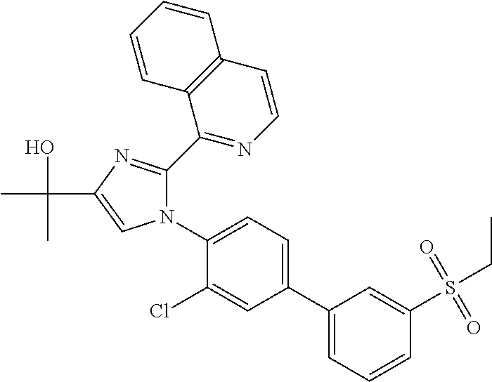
C1(C2=CC=CC(S(CC)(=O)=O)=C2)=CC=C(N2C(C3=NC=CC4=C3C=CC=C4)=NC(C(O)(C)C)=C2)C(Cl)=C1
